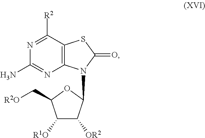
C12=C(N=C(N)N=C1[R2])N(C1C([OR2])C([R1O])C(C[R2O])O1)C(=O)S2
